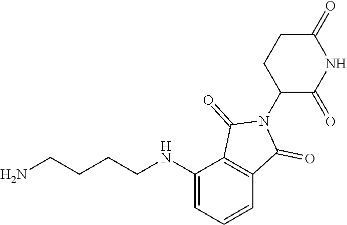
C(CCNC1=CC=CC2=C1C(=O)N(C1C(=O)NC(=O)CC1)C2=O)CN
